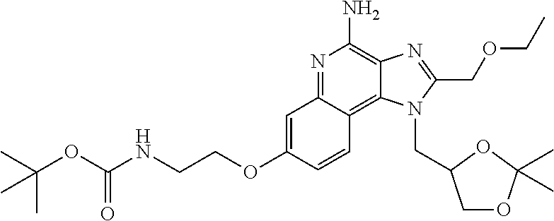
N1=C2C(=C3C(=C1N)N=C(COCC)N3CC1COC(C)(C)O1)C=CC(OCCNC(OC(C)(C)C)=O)=C2
